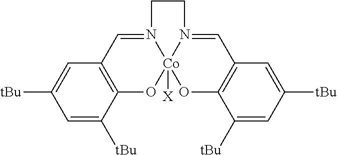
C12=C(C=N3[Co]4([X])(O1)OC1=C(C=N4CC3)C=C([tBu])C=C1[tBu])C=C([tBu])C=C2[tBu]
